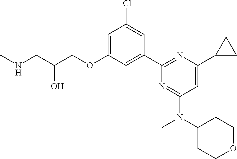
C1=C(OCC(CNC)O)C=C(C2=NC(C3CC3)=CC(N(C3CCOCC3)C)=N2)C=C1Cl
